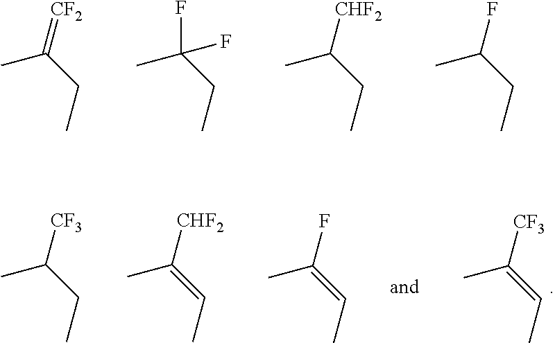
CC(CC)=[CF2].CC(CC)(F)F.CC(CC)[CHF2].CC(CC)F.CC(=CC)[CF3].CC(CC)[CF3].CC(=CC)[CHF2].CC(=CC)F
